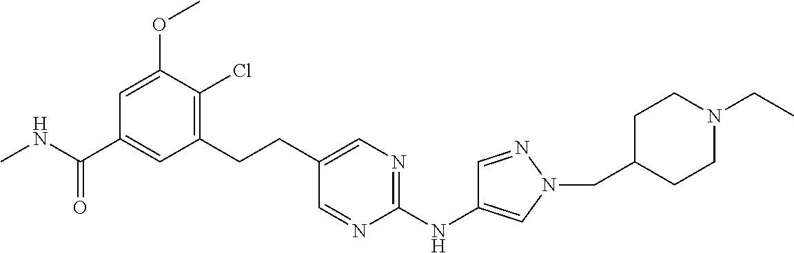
C1=C(OC)C(Cl)=C(CCC2=CN=C(NC3=CN(CC4CCN(CC)CC4)N=C3)N=C2)C=C1C(NC)=O
